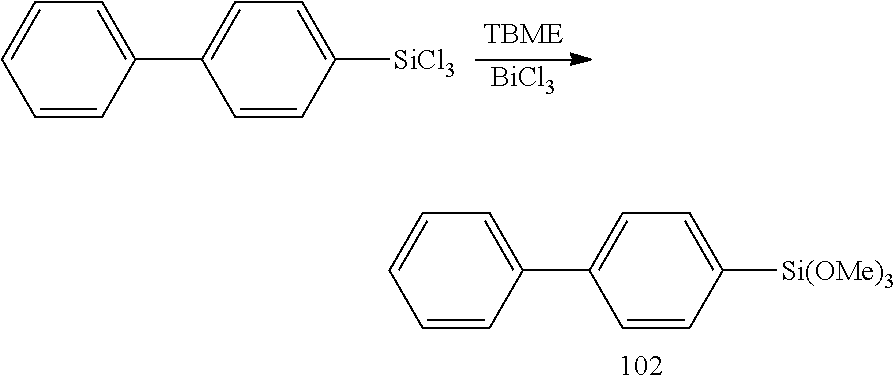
[BiCl3].C1=CC(C2=CC=C([SiCl3])C=C2)=CC=C1.C1=CC(C2=CC=C([Si(OMe)3])C=C2)=CC=C1
